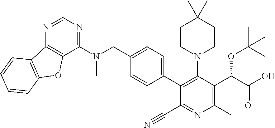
C(C1=CC=C(C2=C(N3CCC(C)(C)CC3)C(C(C(O)=O)OC(C)(C)C)=C(C)N=C2C#N)C=C1)N(C1=NC=NC2=C1OC1=C2C=CC=C1)C
